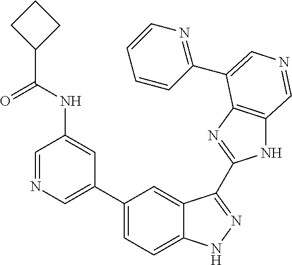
C1(C2=CN=CC(NC(C3CCC3)=O)=C2)=CC=C2C(=C1)C(C1=NC3=C(N1)C=NC=C3C1=NC=CC=C1)=NN2
